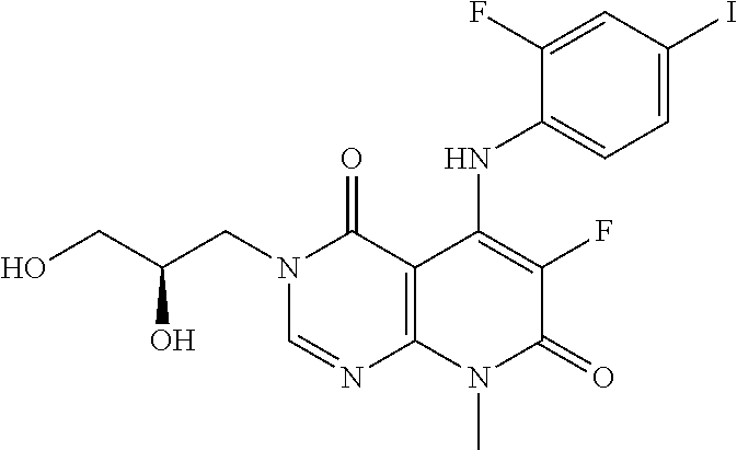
N1(CC(CO)O)C=NC2=C(C1=O)C(NC1=CC=C(I)C=C1F)=C(F)C(=O)N2C
